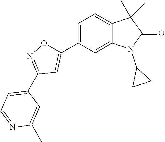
C1=C(C2=CC(C3=CC=NC(C)=C3)=NO2)C=C2C(=C1)C(C)(C)C(=O)N2C1CC1
